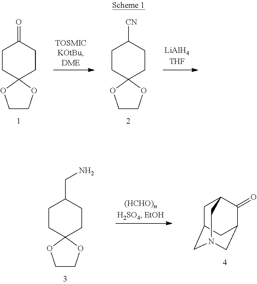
C1CC2(CCC1=O)OCCO2.C1CC2(CCC1[CN])OCCO2.C1CC2(CCC1CN)OCCO2.C1C2CN3CC(C(=O)C1C3)C2
